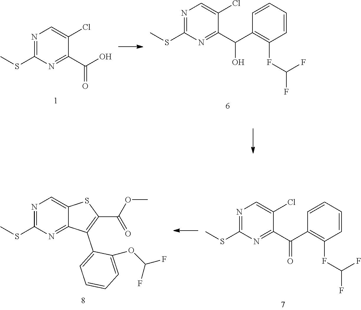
N1=C(SC)N=C(C(O)=O)C(Cl)=C1.N1=C(SC)N=C(C(O)C2=C(FC(F)F)C=CC=C2)C(Cl)=C1.N1=C(SC)N=C(C(=O)C2=C(FC(F)F)C=CC=C2)C(Cl)=C1.N1=C(SC)N=C2C(=C1)SC(C(OC)=O)=C2C1=CC=CC=C1OC(F)F
